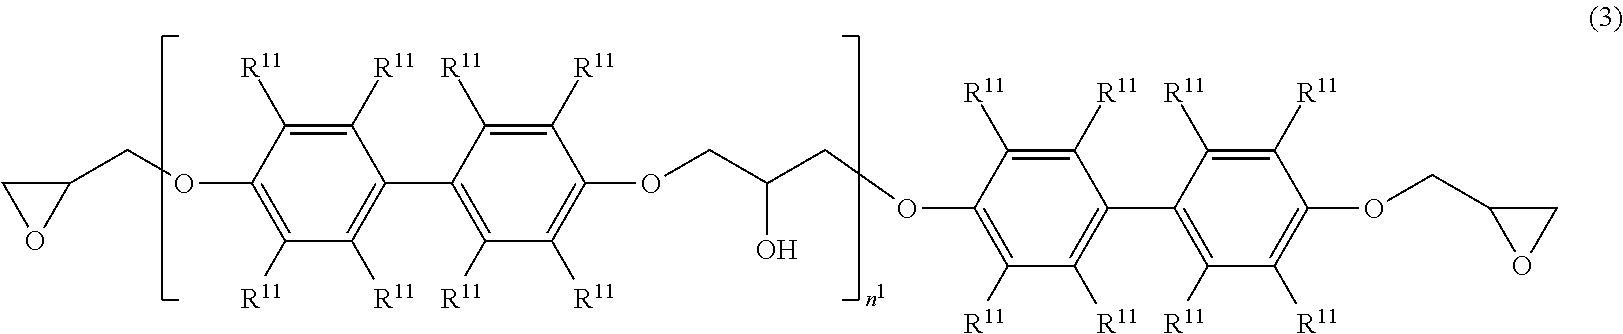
C1(COC2=C([R11])C([R11])=C(C3=C([R11])C([R11])=C(OCC(COC4=C([R11])C([R11])=C(C5=C([R11])C([R11])=C(OCC6CO6)C([R11])=C5[R11])C([R11])=C4[R11])O)C([R11])=C3[R11])C([R11])=C2[R11])CO1
